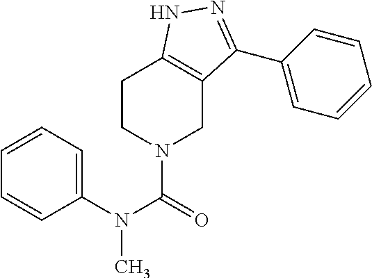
C1=CC=CC=C1N(C(=O)N1CCC2=C(C1)C(C1=CC=CC=C1)=NN2)C
